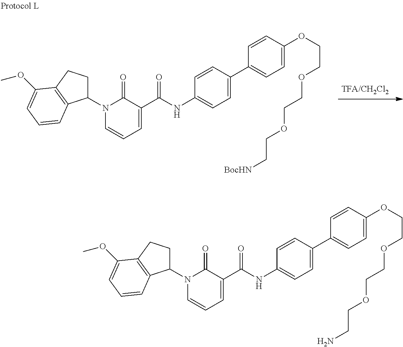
N1(C2CCC3=C2C=CC=C3OC)C=CC=C(C(NC2=CC=C(C3=CC=C(OCCOCCOCC[BocHN])C=C3)C=C2)=O)C1=O.N1(C2CCC3=C2C=CC=C3OC)C=CC=C(C(NC2=CC=C(C3=CC=C(OCCOCCOCCN)C=C3)C=C2)=O)C1=O
